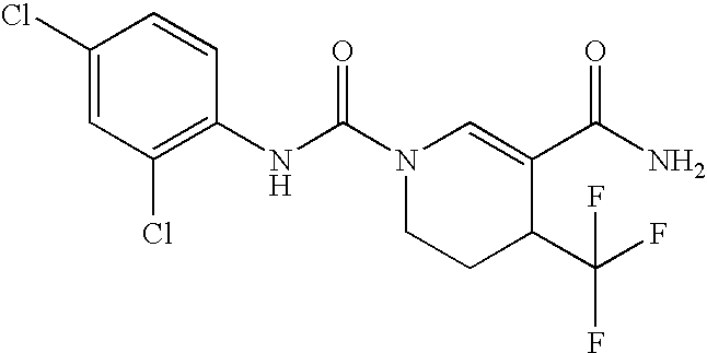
C1(Cl)=CC(Cl)=C(NC(N2CCC(C(F)(F)F)C(C(N)=O)=C2)=O)C=C1
